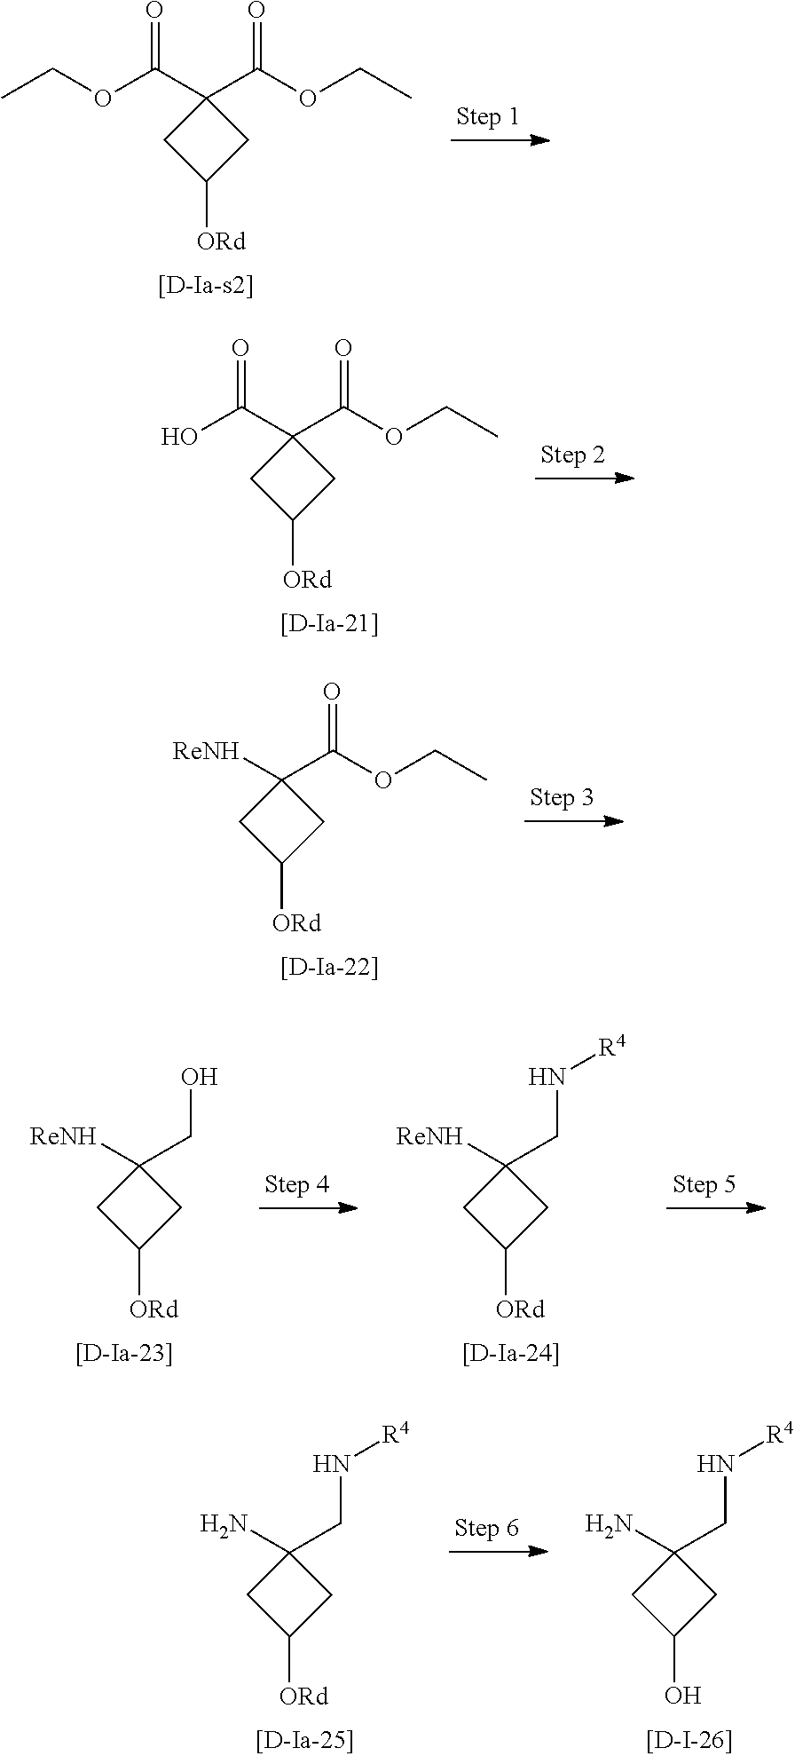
C1(C(OCC)=O)(C(OCC)=O)CC([ORd])C1.C1(C(OCC)=O)(C(O)=O)CC([ORd])C1.C1(C(OCC)=O)([ReNH])CC([ORd])C1.C1(CN[R4])([ReNH])CC([ORd])C1.C1(CO)([ReNH])CC([ORd])C1.C1(CN[R4])(N)CC(O)C1.C1(CN[R4])(N)CC([ORd])C1
